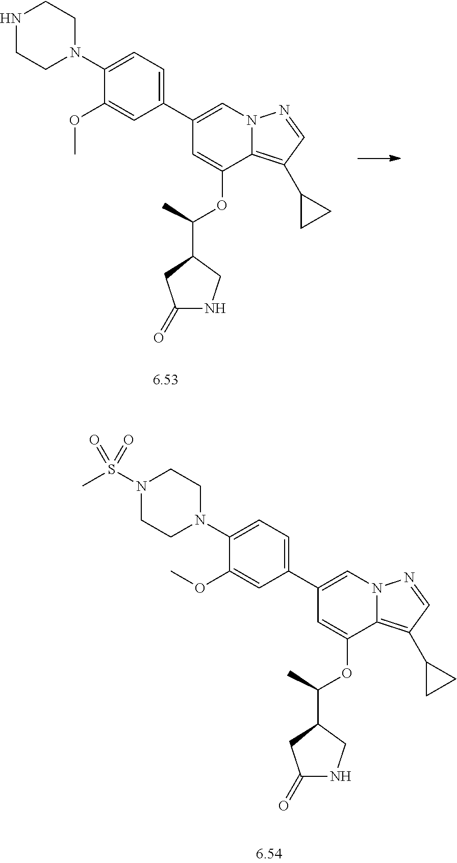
N1CCN(C2=CC=C(C3=CN4C(=C(C5CC5)C=N4)C(OC(C)C4CNC(=O)C4)=C3)C=C2OC)CC1.N1(S(C)(=O)=O)CCN(C2=CC=C(C3=CN4C(=C(C5CC5)C=N4)C(OC(C)C4CNC(=O)C4)=C3)C=C2OC)CC1
